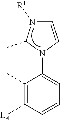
C1=CN(C2=CC=CC([LA])=C2C)C(C)N1[R1]
